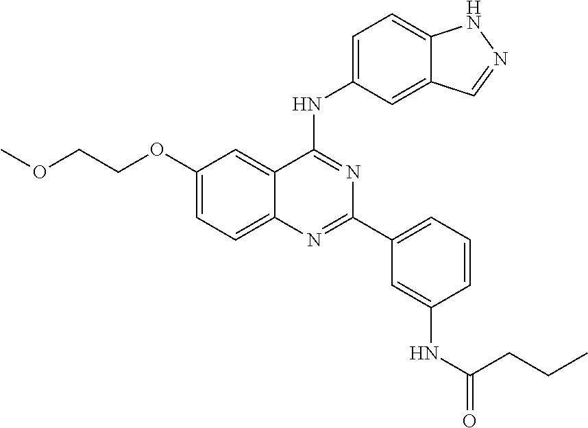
N1=C(C2=CC=CC(NC(=O)CCC)=C2)N=C(NC2=CC=C3NN=CC3=C2)C2=CC(OCCOC)=CC=C12
